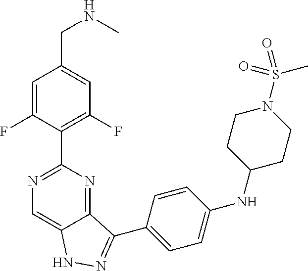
C1=C(F)C(C2=NC=C3C(=N2)C(C2=CC=C(NC4CCN(S(=O)(C)=O)CC4)C=C2)=NN3)=C(F)C=C1CNC
